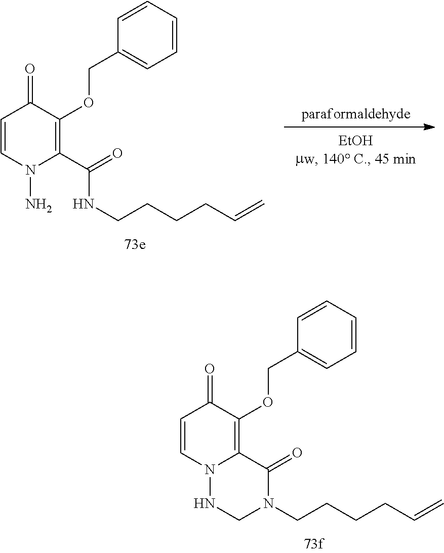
C1=CN2C(=C(OCC3=CC=CC=C3)C1=O)C(=O)N(CCCCC=C)CN2.C1=CN(N)C(C(=O)NCCCCC=C)=C(OCC2=CC=CC=C2)C1=O
